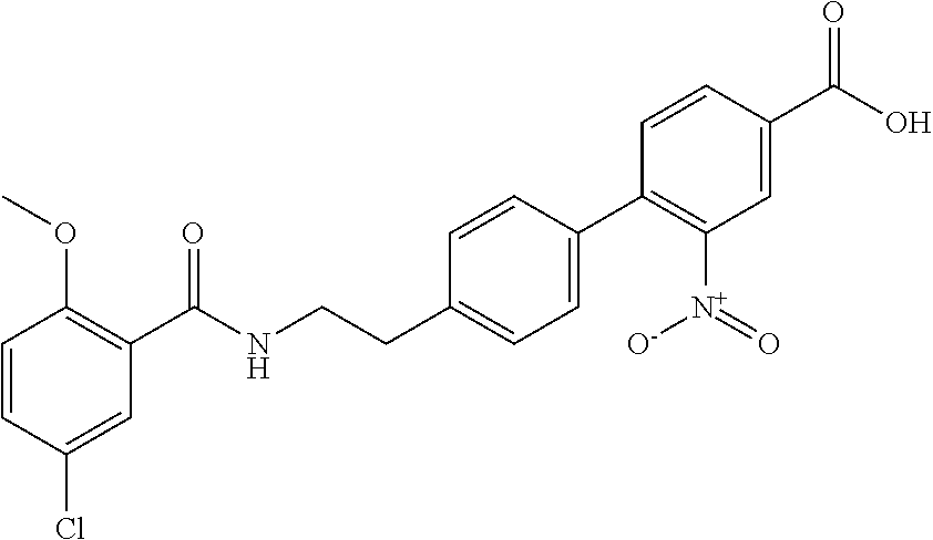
C1=CC(Cl)=CC(C(NCCC2=CC=C(C3=C([N+](=O)[O-])C=C(C(O)=O)C=C3)C=C2)=O)=C1OC
